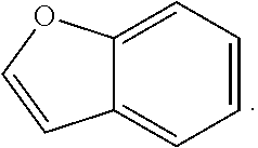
C12=CC=CC=C1C=CO2
